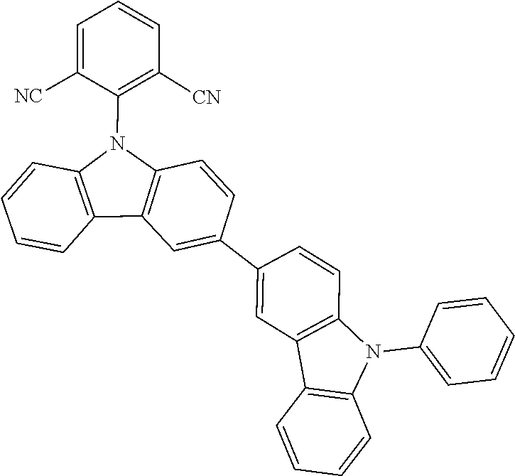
C12=C(C=CC=C1)N(C1=C([CN])C=CC=C1[NC])C1=C2C=C(C2=CC3=C(C=C2)N(C2=CC=CC=C2)C2=C3C=CC=C2)C=C1
